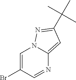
C1=C(Br)C=NC2=CC(C(C)(C)C)=NN12
